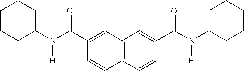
C1CCC(N(C(C2=CC3=C(C=C2)C=CC(C(N(C2CCCCC2)[H])=O)=C3)=O)[H])CC1
